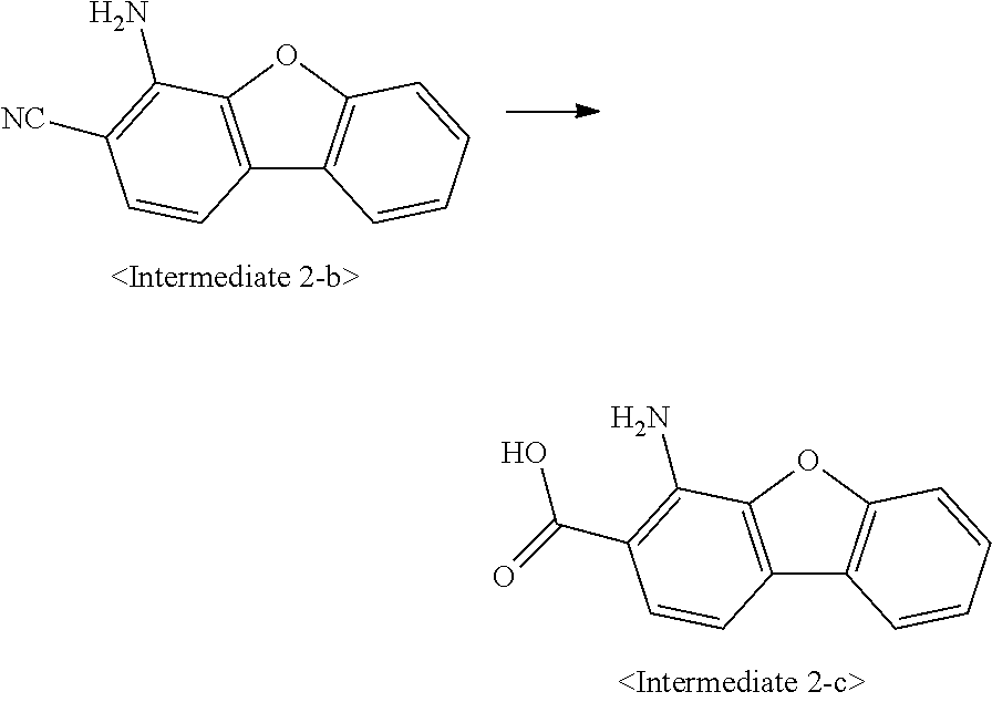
C12=C(OC3=C1C=CC=C3)C(N)=C(C(O)=O)C=C2.C12=C(OC3=C1C=CC=C3)C(N)=C([NC])C=C2
